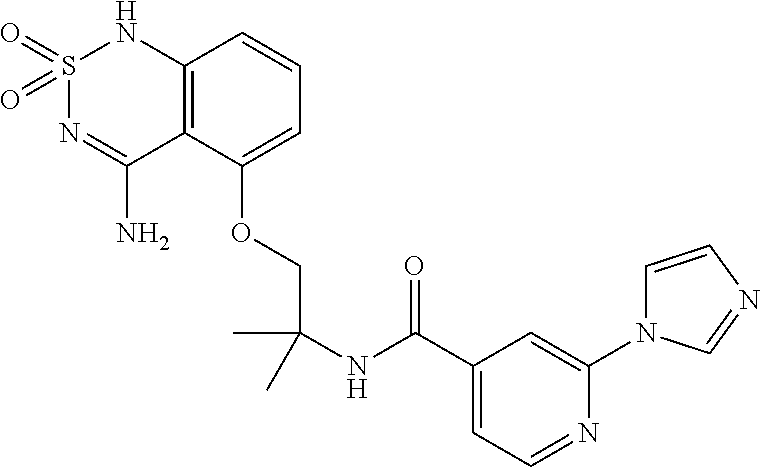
S1(=O)(=O)N=C(N)C2=C(N1)C=CC=C2OCC(NC(C1=CC=NC(N2C=CN=C2)=C1)=O)(C)C
